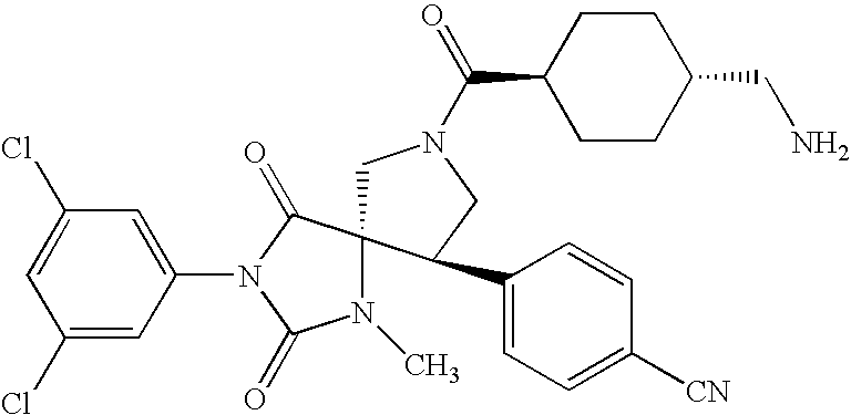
ClC1=CC(Cl)=CC(N2C(=O)C3(N(C)C2=O)CN(C(C2CCC(CN)CC2)=O)CC3C2=CC=C([CN])C=C2)=C1
